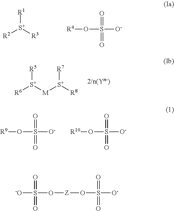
[R1][S+]([R3])[R2].[R4]OS([O-])(=O)=O.[R5][S+]([M][S+]([R8])[R7])[R6].[R9]OS([O-])(=O)=O.[R10]OS([O-])(=O)=O.[-O]S(O[Z]OS([O-])(=O)=O)(=O)=O
